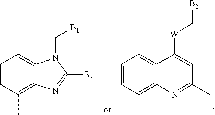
C1=CC(C)=C2C(=C1)N(C[B1])C([R4])=N2.C1=CC(C)=C2C(=C1)C([W]C[B2])=CC(C)=N2
